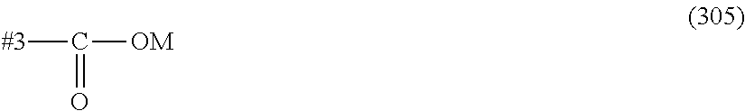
[OM]C([#3])=O
